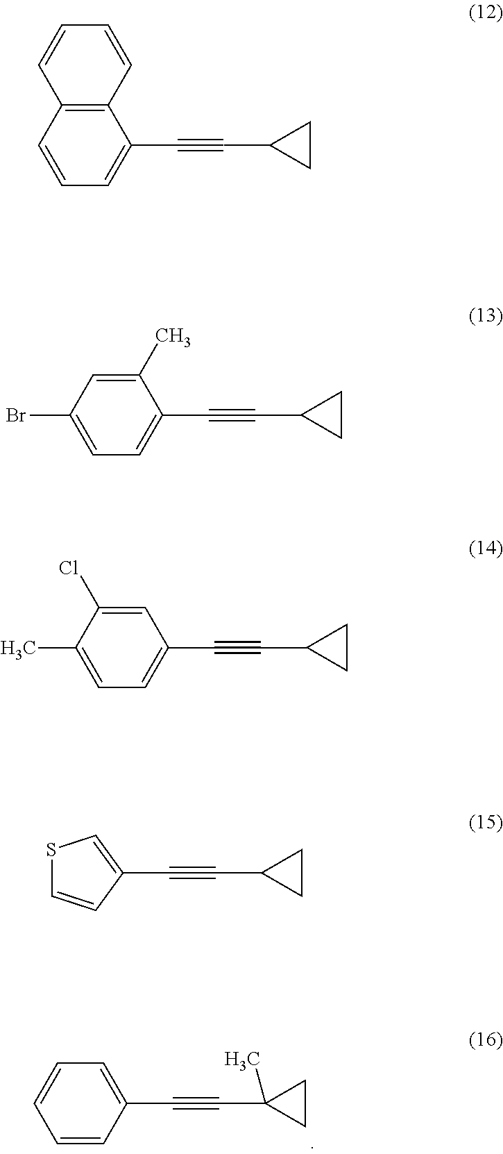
C1=C(C#CC2(C)CC2)C=CC=C1.C12=C(C=CC=C1C#CC1CC1)C=CC=C2.C1(C)=CC(Br)=CC=C1C#CC1CC1.C1=C(Cl)C(C)=CC=C1C#CC1CC1.C1(C#CC2CC2)=CSC=C1
